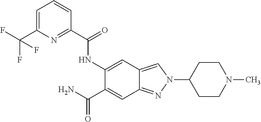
C1(C(=O)NC2=CC3=CN(C4CCN(C)CC4)N=C3C=C2C(=O)N)=NC(C(F)(F)F)=CC=C1
